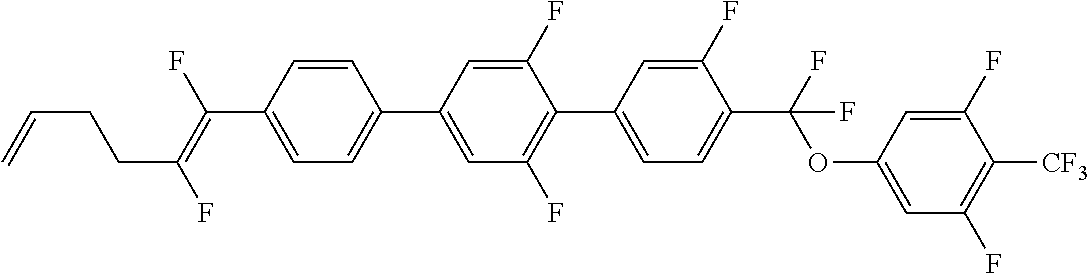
C1=CC(C2=CC(F)=C(C3=CC=C(C(OC4=CC(F)=C([CF3])C(F)=C4)(F)F)C(F)=C3)C(F)=C2)=CC=C1C(F)=C(F)CCC=C
